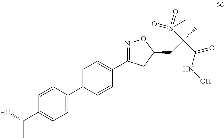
C1=CC(C2=CC=C(C3=NOC(CC(C)(C(NO)=O)S(=O)(=O)C)C3)C=C2)=CC=C1C(O)C
